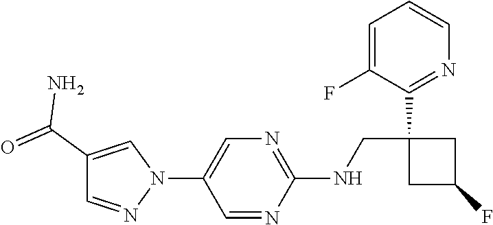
N(CC1(C2=NC=CC=C2F)CC(F)C1)C1=NC=C(N2C=C(C(=O)N)C=N2)C=N1
